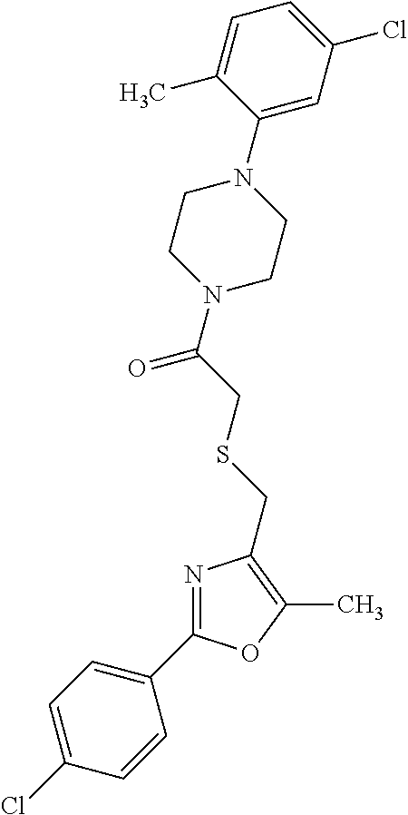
C1(N2CCN(C(CSCC3=C(C)OC(C4=CC=C(Cl)C=C4)=N3)=O)CC2)=CC(Cl)=CC=C1C
